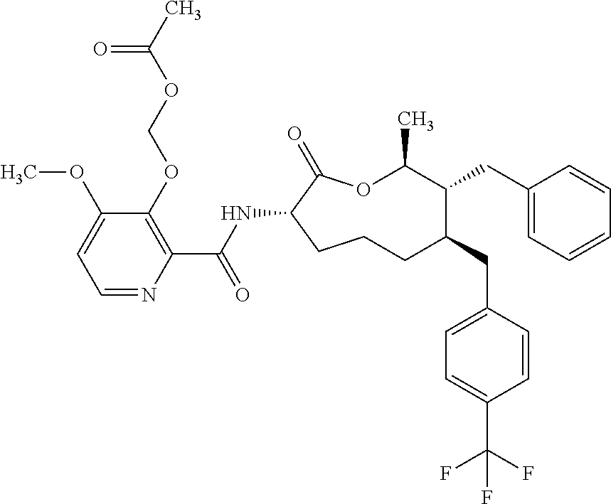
C1CC(NC(C2=C(OCOC(C)=O)C(OC)=CC=N2)=O)C(=O)OC(C)C(CC2=CC=CC=C2)C(CC2=CC=C(C(F)(F)F)C=C2)C1
